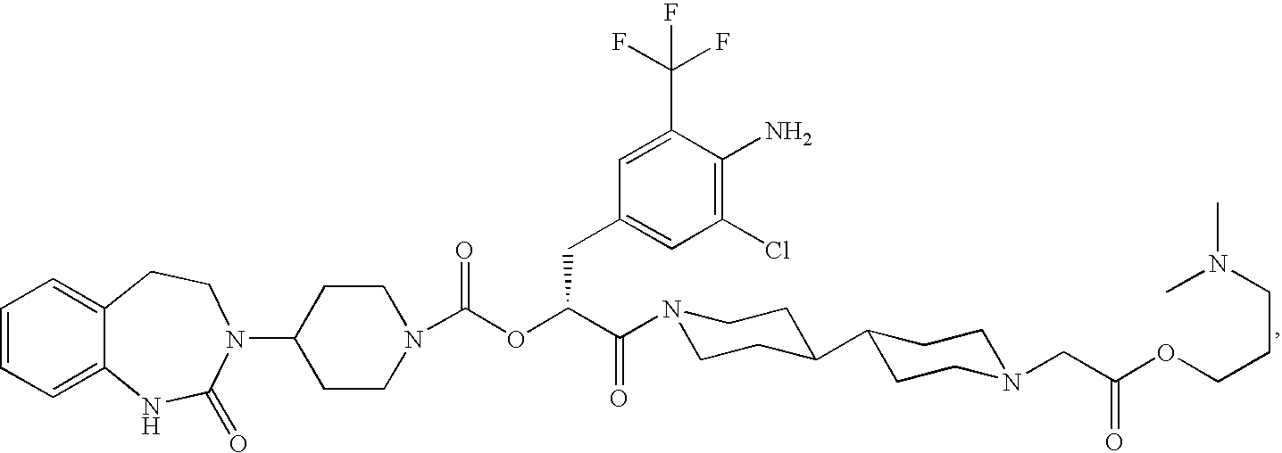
C1=CC=C2C(=C1)CCN(C1CCN(C(OC(C(=O)N3CCC(C4CCN(CC(OCCCN(C)C)=O)CC4)CC3)CC3=CC(Cl)=C(N)C(C(F)(F)F)=C3)=O)CC1)C(=O)N2
